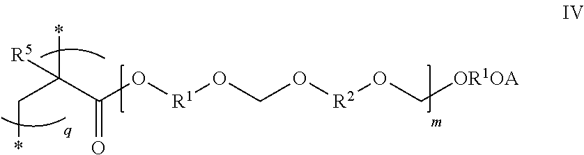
C(C(O[R1]OCO[R2]OC[OR1OA])=O)(C*)(*)[R5]
